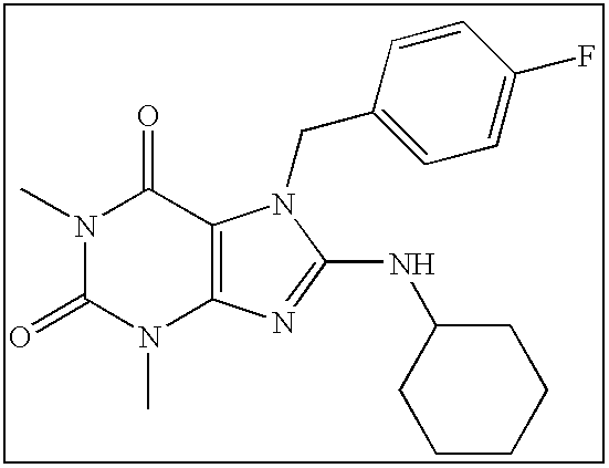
CN1C(=O)N(C)C2=C(C1=O)N(CC1=CC=C(F)C=C1)C(NC1CCCCC1)=N2
